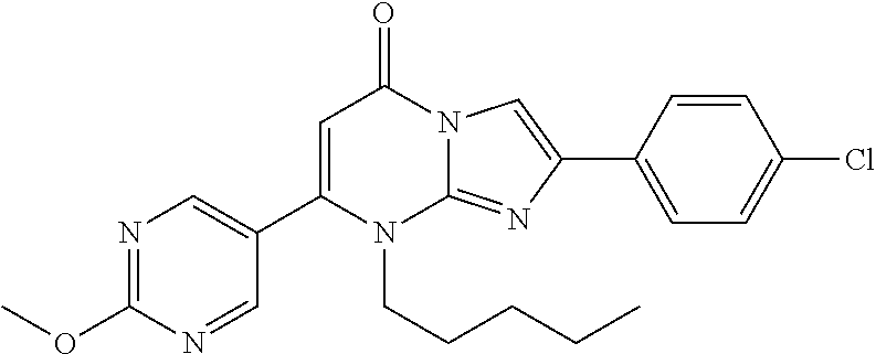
C1(C2=CN=C(OC)N=C2)=CC(=O)N2C(=NC(C3=CC=C(Cl)C=C3)=C2)N1CCCCC
